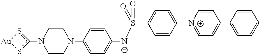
N1(c2s[Au]s2)CCN(C2=CC=C([N-]S(C3=CC=C([N+]4=CC=C(C5=CC=CC=C5)C=C4)C=C3)(=O)=O)C=C2)CC1
